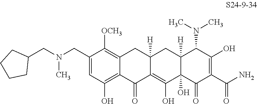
C1(CN(CC2CCCC2)C)=CC(O)=C2C(=C1[OCH3])CC1([H])C(=C(O)C3(O)C([H])(C1)C(N(C)C)C(O)=C(C(N)=O)C3=O)C2=O
